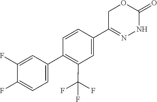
C1(F)=CC=C(C2=C(C(F)(F)F)C=C(C3=NNC(=O)OC3)C=C2)C=C1F
